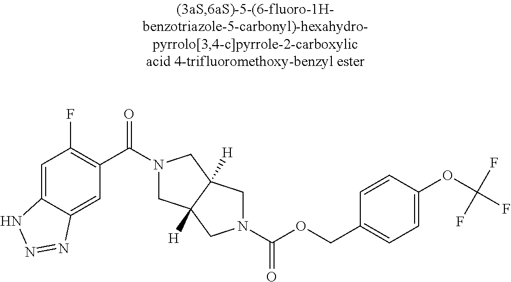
C12=CC(F)=C(C(N3CC4([H])C([H])(C3)CN(C(OCC3=CC=C(OC(F)(F)F)C=C3)=O)C4)=O)C=C1N=NN2
